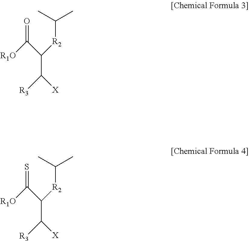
C(C([R3])[X])(C([R1O])=O)[R2]C(C)C.C(C([R3])[X])(C([R1O])=S)[R2]C(C)C
